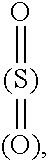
O=[(S)]=[(O)]
